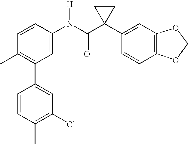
C1=CC(N(C(C2(C3=CC4=C(C=C3)OCO4)CC2)=O)[H])=CC(C2=CC(Cl)=C(C)C=C2)=C1C
